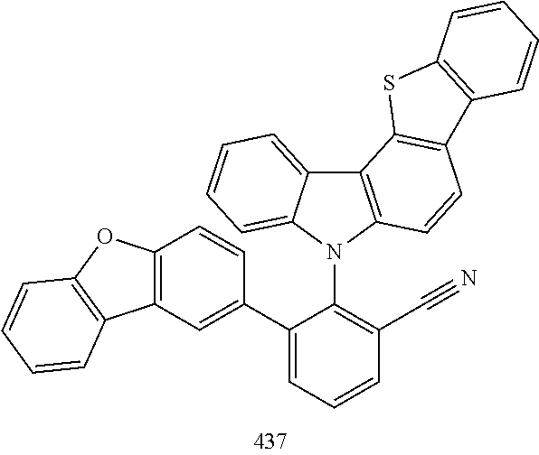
C12=C(N(C3=C(C#N)C=CC=C3C3=CC4=C(C=C3)OC3=C4C=CC=C3)C3=CC=CC=C13)C=CC1=C2SC2=C1C=CC=C2
